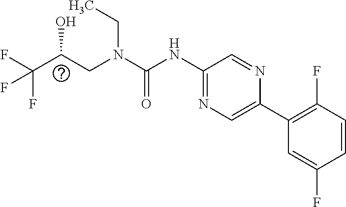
C(O)(CN(CC)C(=O)NC1=NC=C(C2=C(F)C=CC(F)=C2)N=C1)C(F)(F)F
